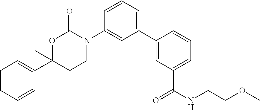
C1=CC=CC(C2(C)CCN(C3=CC(C4=CC(C(NCCOC)=O)=CC=C4)=CC=C3)C(=O)O2)=C1
